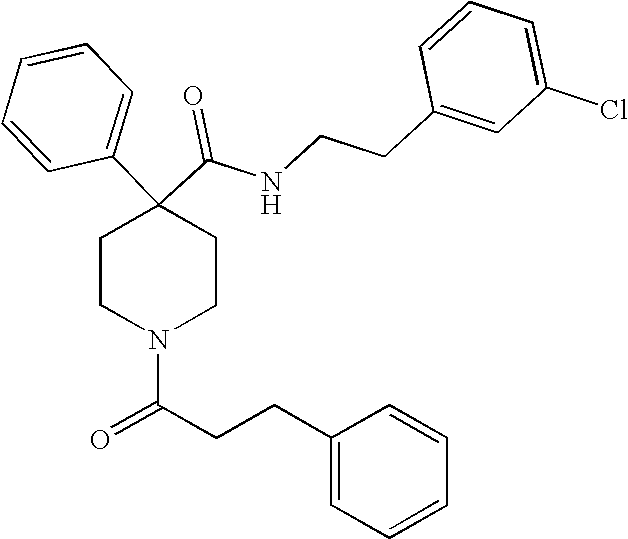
N(C(C1(C2=CC=CC=C2)CCN(C(CCC2=CC=CC=C2)=O)CC1)=O)CCC1=CC(Cl)=CC=C1
